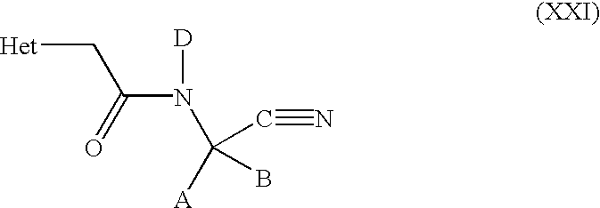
N(C(=O)C[Het])(C([A])(C#N)B)[D]
